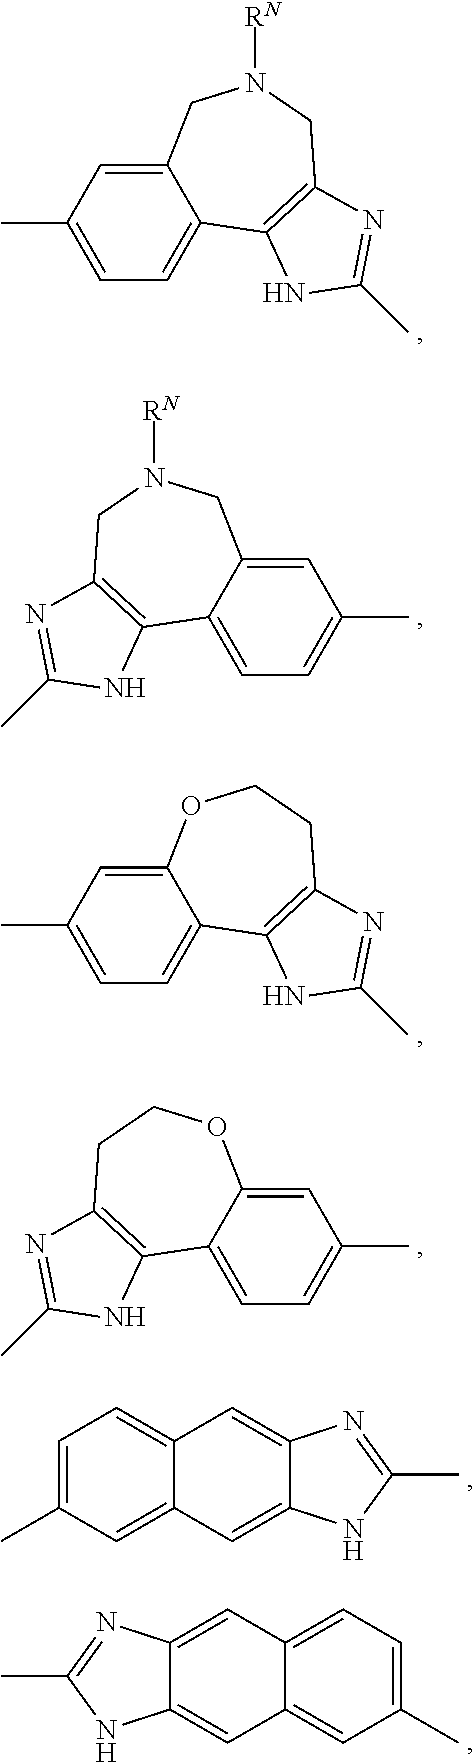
C1=C(C)C=C2C(=C1)C1=C(CN([RN])C2)N=C(C)N1.C1=C(C)C=C2C(=C1)C1=C(CN([RN])C2)N=C(C)N1.C1=C(C)C=C2C(=C1)C1=C(CCO2)N=C(C)N1.C1=C(C)C=C2C(=C1)C1=C(CCO2)N=C(C)N1.C1=C(C)C=C2C(=C1)C=C1C(=C2)NC(C)=N1.C1=C(C)C=C2C(=C1)C=C1C(=C2)NC(C)=N1
